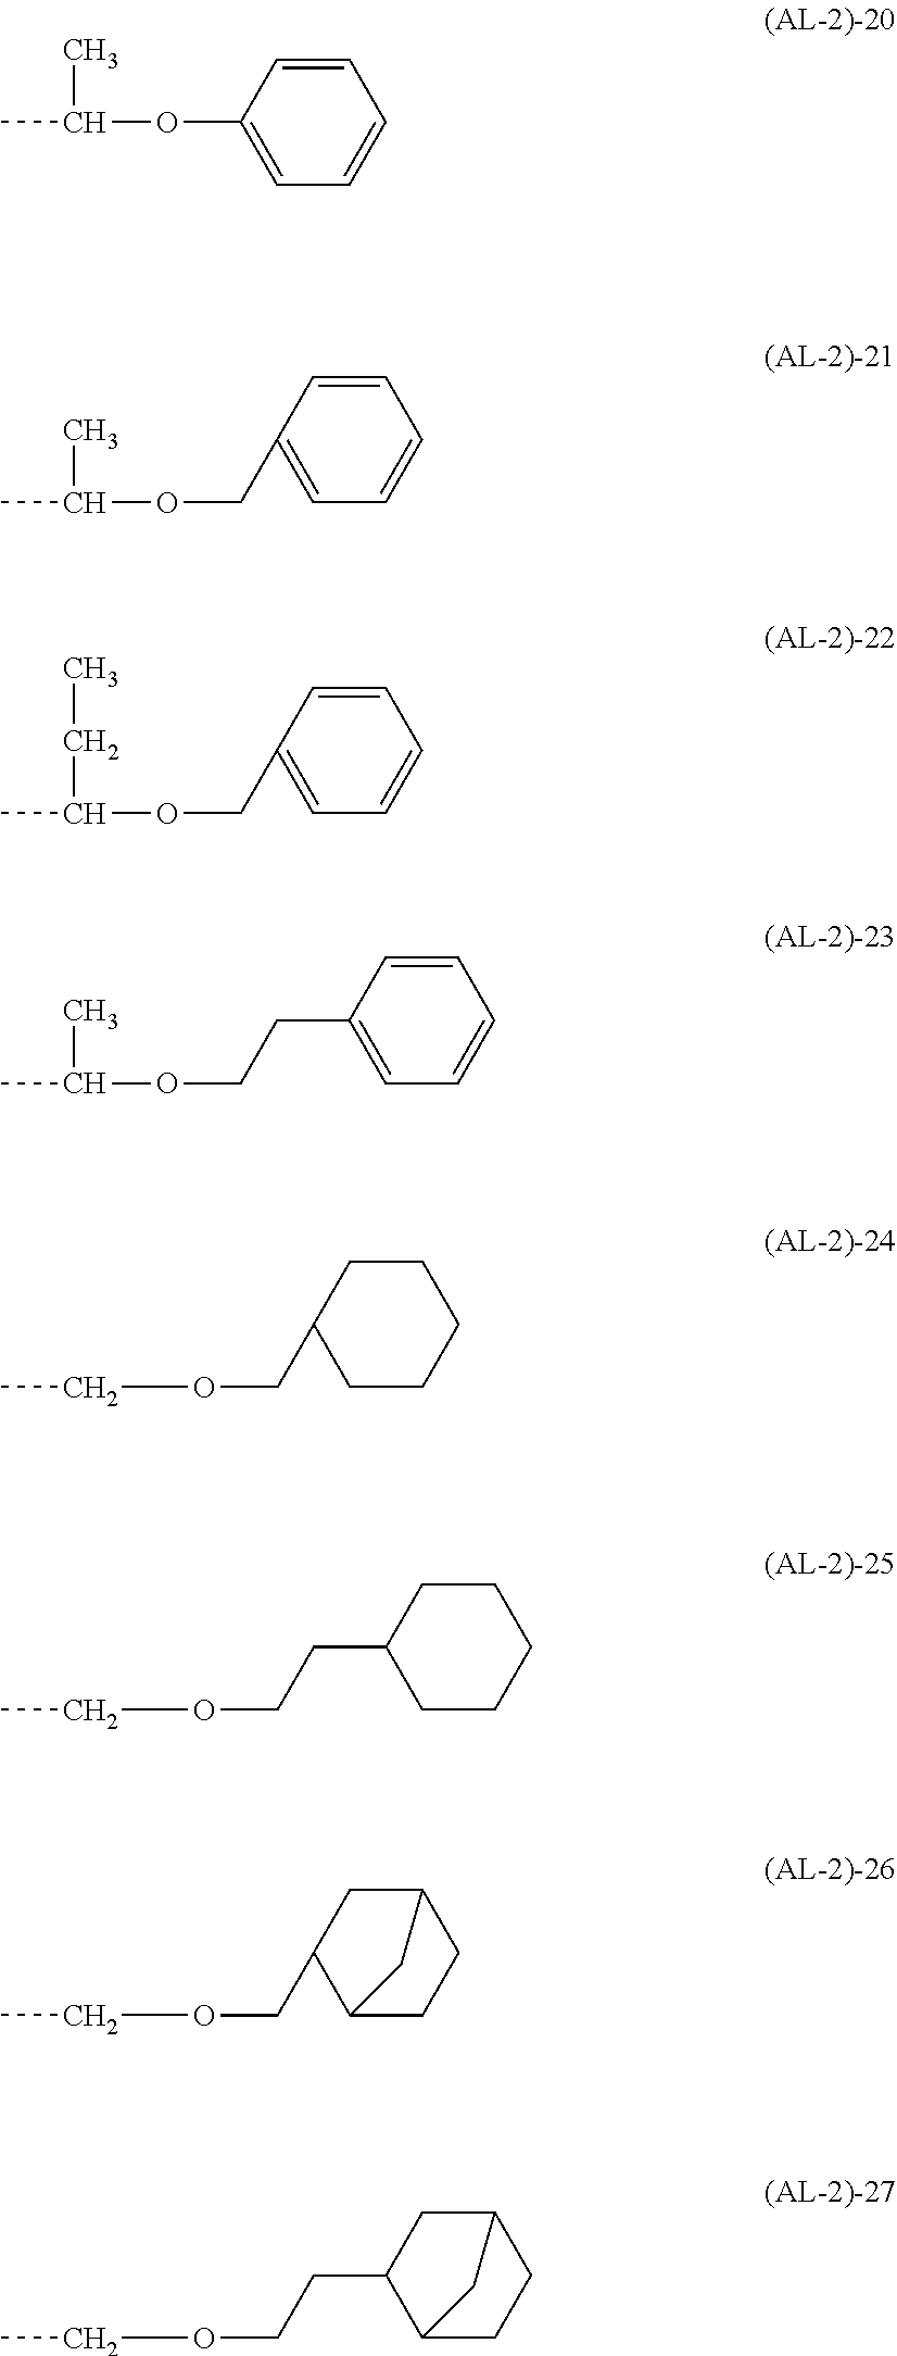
CC(OC1=CC=CC=C1)C.CC(OCC1=CC=CC=C1)C.CC(OCC1=CC=CC=C1)CC.CC(OCCC1=CC=CC=C1)C.C(OCC1CCCCC1)C.C(OCCC1CCCCC1)C.C(OCC1C2CCC(C1)C2)C.C(OCCC1C2CCC(C1)C2)C
